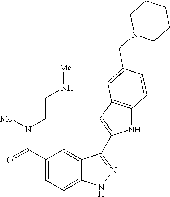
C1(C(N(CCN[Me])[Me])=O)=CC=C2C(=C1)C(C1=CC3=C(N1)C=CC(CN1CCCCC1)=C3)=NN2
